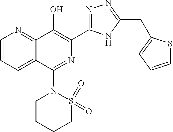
C1=CC=C2C(=N1)C(O)=C(C1=NN=C(CC3=CC=CS3)N1)N=C2N1CCCCS1(=O)=O
